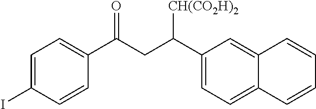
C1(C(CC(C2=CC=C(I)C=C2)=O)[CH(CO2H)2])=CC=C2C(=C1)C=CC=C2
